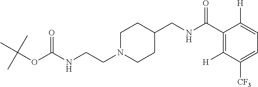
C1N(CCNC(OC(C)(C)C)=O)CCC(CNC(C2=C([H])C([CF3])=CC=C2[H])=O)C1
